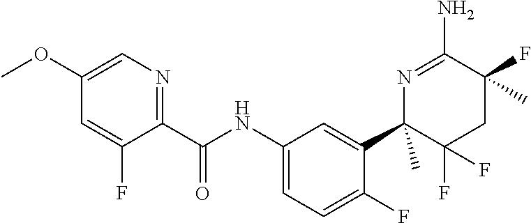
C1(NC(C2=NC=C(OC)C=C2F)=O)=CC=C(F)C(C2(C)C(F)(F)CC(F)(C)C(N)=N2)=C1
